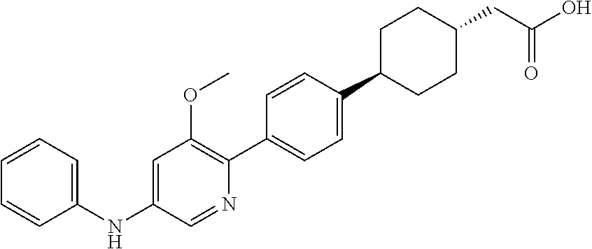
C1(NC2=CC(OC)=C(C3=CC=C(C4CCC(CC(O)=O)CC4)C=C3)N=C2)=CC=CC=C1
